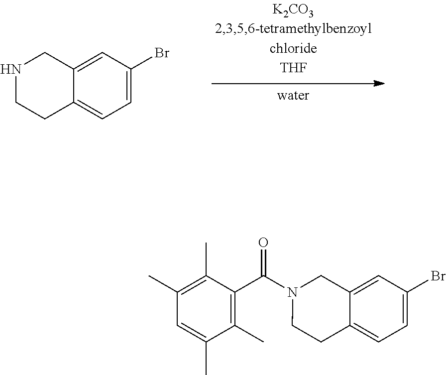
N1CC2=CC(Br)=CC=C2CC1.N1(C(C2=C(C)C(C)=CC(C)=C2C)=O)CC2=CC(Br)=CC=C2CC1
